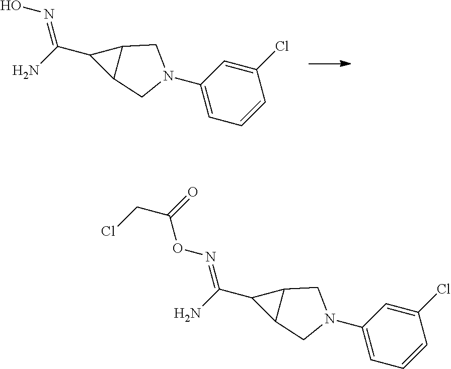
C1(C(N)=NO)C2C1CN(C1=CC=CC(Cl)=C1)C2.C1(C(N)=NOC(CCl)=O)C2C1CN(C1=CC=CC(Cl)=C1)C2
